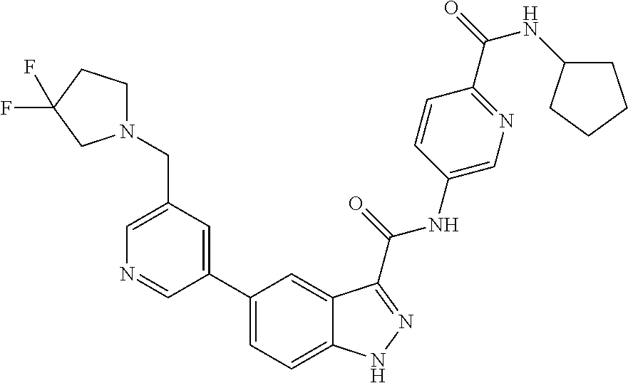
C1(CN2CCC(F)(F)C2)=CN=CC(C2=CC=C3C(=C2)C(C(NC2=CN=C(C(=O)NC4CCCC4)C=C2)=O)=NN3)=C1
